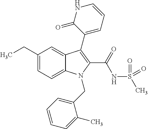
C1(CC)=CC=C2C(=C1)C(C1=CC=CNC1=O)=C(C(=O)NS(C)(=O)=O)N2CC1=CC=CC=C1C
